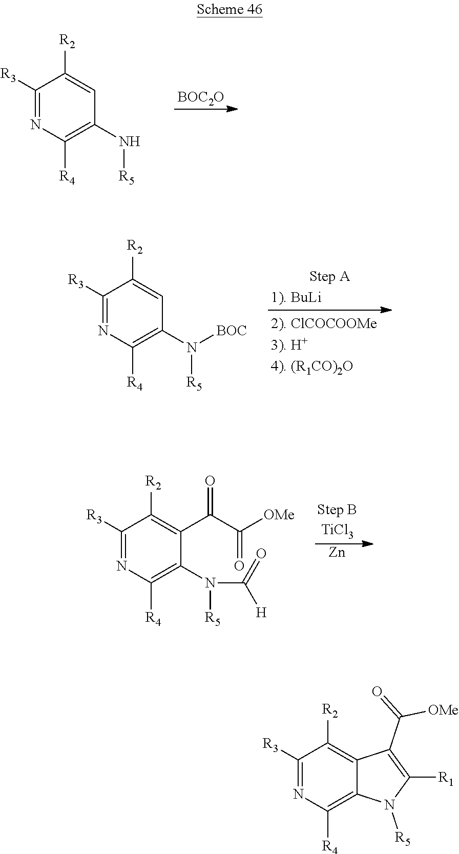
[BOC2O].C1([R3])=NC([R4])=C(N[R5])C=C1[R2].C1([R3])=NC([R4])=C(N([R5])[BOC])C=C1[R2].[Zn].C1([R3])=NC([R4])=C(N([R5])C(=O)[H])C(C(C([OMe])=O)=O)=C1[R2].C1([R3])=NC([R4])=C2C(=C1[R2])C(C(=O)[OMe])=C([R1])N2[R5]
